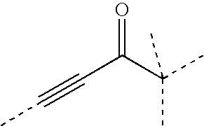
C(C(C(C)(C)C)=O)#CC
